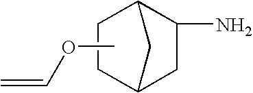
C12CC(N)C(C1)CC2.O(C)C=C
